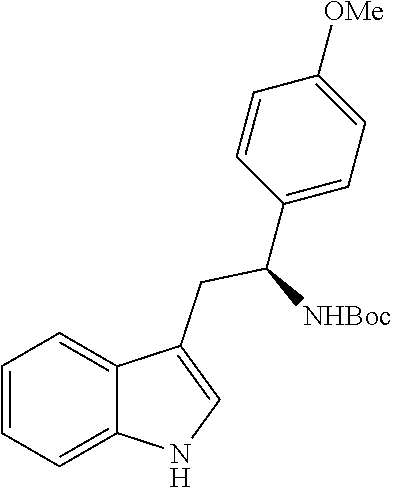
C1=CC(C(CC2=CNC3=CC=CC=C23)[NHBoc])=CC=C1[OMe]
